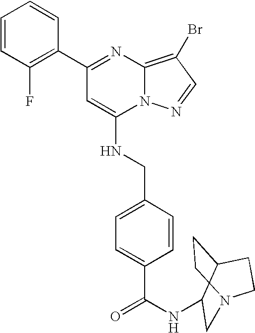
C1=CC(F)=C(C2=NC3=C(Br)C=NN3C(NCC3=CC=C(C(=O)NC4CN5CCC4CC5)C=C3)=C2)C=C1
